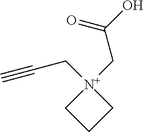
[N+]1(CC(=O)O)(CC#C)CCC1
